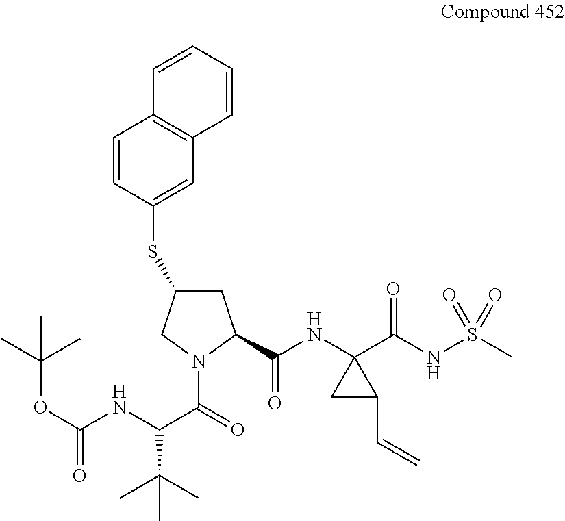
C1=CC=CC2=C1C=CC(SC1CC(C(NC3(C(NS(C)(=O)=O)=O)CC3C=C)=O)N(C(=O)C(NC(OC(C)(C)C)=O)C(C)(C)C)C1)=C2
